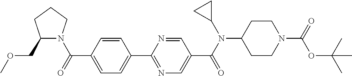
C1(C(=O)N2C(COC)CCC2)=CC=C(C2=NC=C(C(N(C3CC3)C3CCN(C(=O)OC(C)(C)C)CC3)=O)C=N2)C=C1
